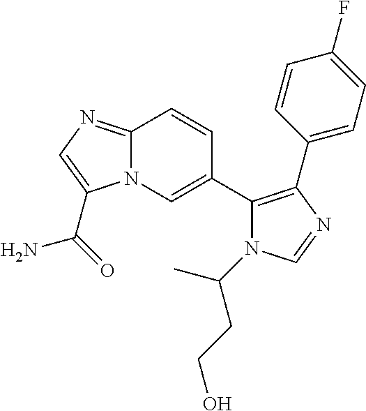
C12=NC=C(C(=O)N)N1C=C(C1=C(C3=CC=C(F)C=C3)N=CN1C(CCO)C)C=C2
